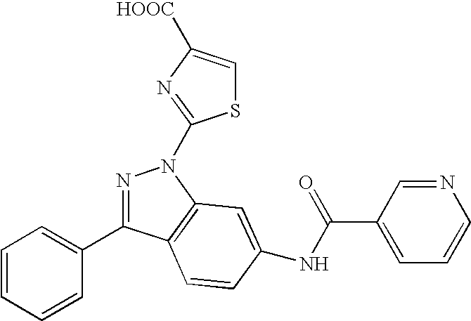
N1=C(C2=CC=CC=C2)C2=C(N1C1=NC([HOOC])=CS1)C=C(NC(C1=CC=CN=C1)=O)C=C2
